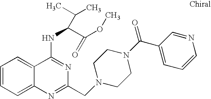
C1=CC=C2C(=C1)C(NC(C(OC)=O)C(C)C)=NC(CN1CCN(C(=O)C3=CC=CN=C3)CC1)=N2
